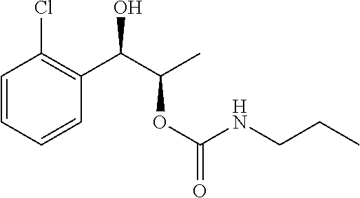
C1=CC=CC(C(C(C)OC(=O)NCCC)O)=C1Cl
